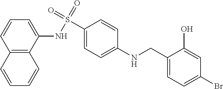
C1(NS(C2=CC=C(NCC3=CC=C(Br)C=C3O)C=C2)(=O)=O)=CC=CC2=C1C=CC=C2
